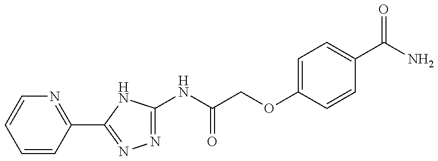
N1=C(NC(COC2=CC=C(C(N)=O)C=C2)=O)NC(C2=NC=CC=C2)=N1
